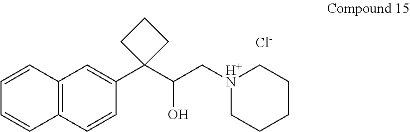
C12=C(C=CC(C3(C(C[H+N]4CCCCC4)O)CCC3)=C1)C=CC=C2.[Cl-]
